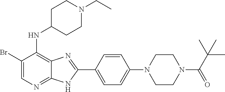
BrC1=CN=C2C(=C1NC1CCN(CC)CC1)N=C(C1=CC=C(N3CCN(C(=O)C(C)(C)C)CC3)C=C1)N2
